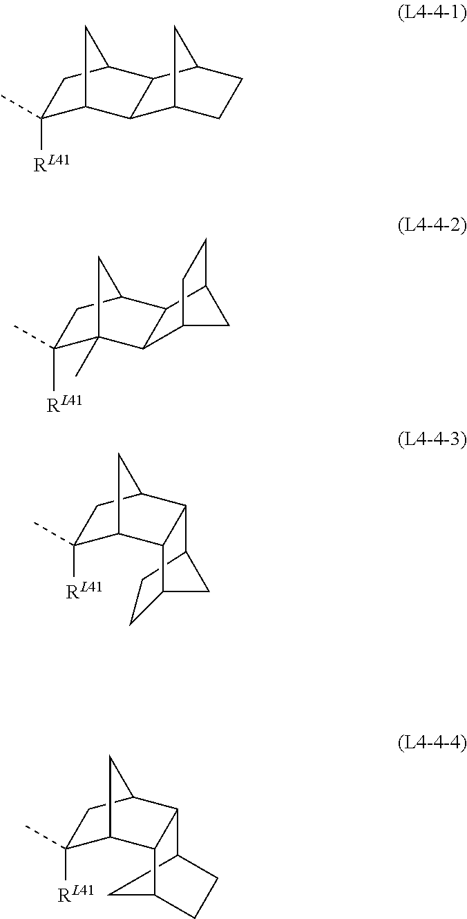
C1([RL41])(C)C2(C)C3C(C(C1)C2)C1CC3CC1.C1([RL41])(C)C2C3C(C(C1)C2)C1CC3CC1.C1([RL41])(C)C2CC(C1)C1C2C2CCC1C2.C1([RL41])(C)C2CC(C1)C1C2C2CCC1C2
